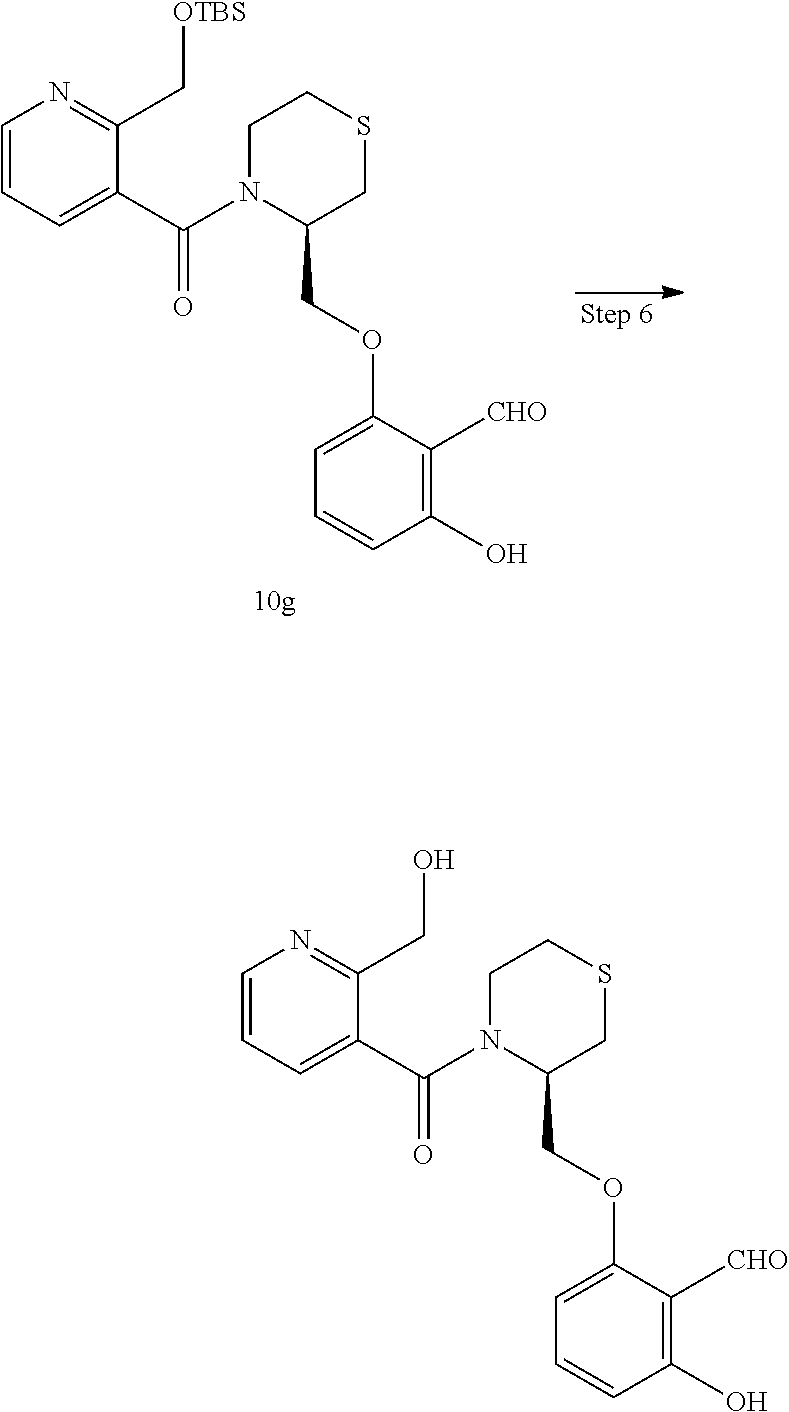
S1CCN(C(C2=CC=CN=C2CO)=O)C(COC2=CC=CC(O)=C2[CHO])C1.S1CCN(C(C2=CC=CN=C2C[OTBS])=O)C(COC2=CC=CC(O)=C2[CHO])C1
